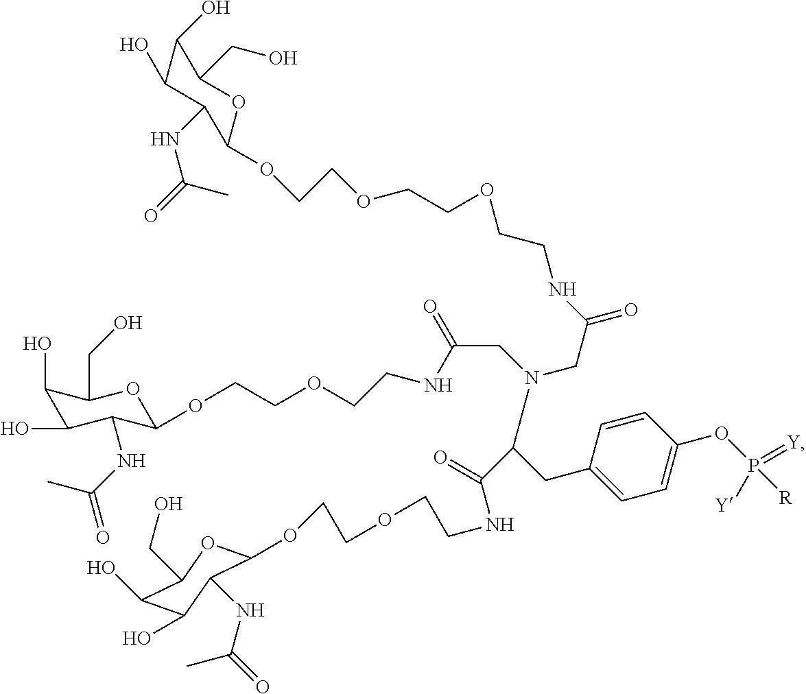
C1(O)C(O)C(NC(C)=O)C(OCCOCCNC(=O)C(CC2=CC=C(OP([R])(=[Y])[Y])C=C2)N(CC(NCCOCCOC2C(NC(=O)C)C(O)C(O)C(CO)O2)=O)CC(NCCOCCOCCOC2C(NC(C)=O)C(O)C(O)C(CO)O2)=O)OC1CO
